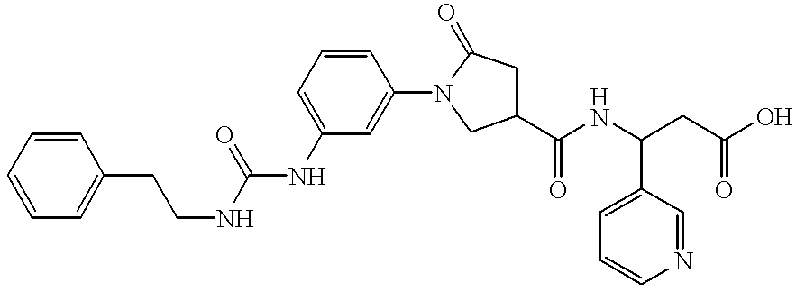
N(C(NC1=CC=CC(N2C(=O)CC(C(NC(CC(O)=O)C3=CC=CN=C3)=O)C2)=C1)=O)CCC1=CC=CC=C1
